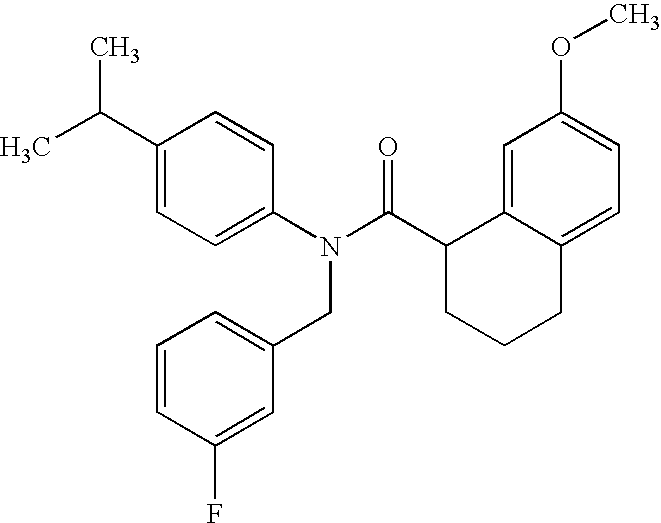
C1(C(C)C)=CC=C(N(C(C2CCCC3=CC=C(OC)C=C23)=O)CC2=CC=CC(F)=C2)C=C1
